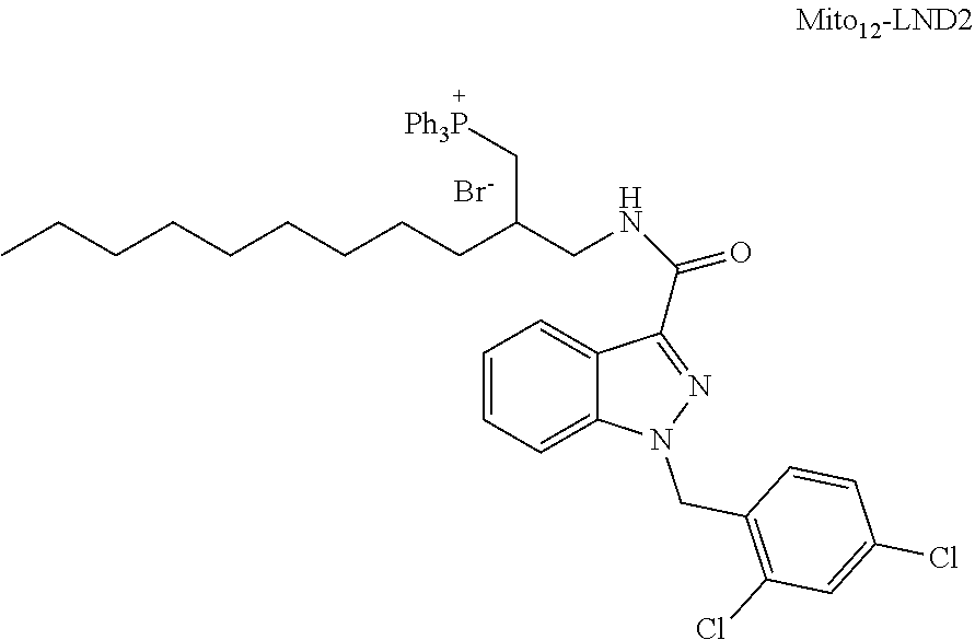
N1(CC2=C(Cl)C=C(Cl)C=C2)N=C(C(NCC(CCCCCCCCC)C[Ph3P])=O)C2=CC=CC=C12.[Br-]
